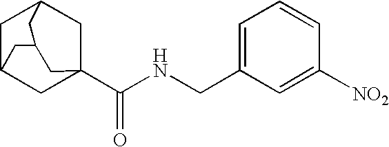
C1C2CC3(C(NCC4=CC=CC([NO2])=C4)=O)CC1CC(C2)C3
